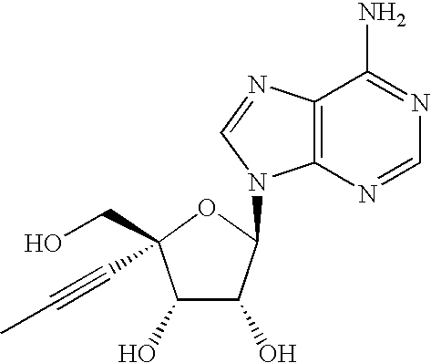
C1(O)C(O)C(N2C3=C(N=C2)C(N)=NC=N3)OC1(CO)C#CC
